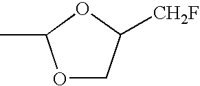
O1C(C)OCC1[CH2F]
